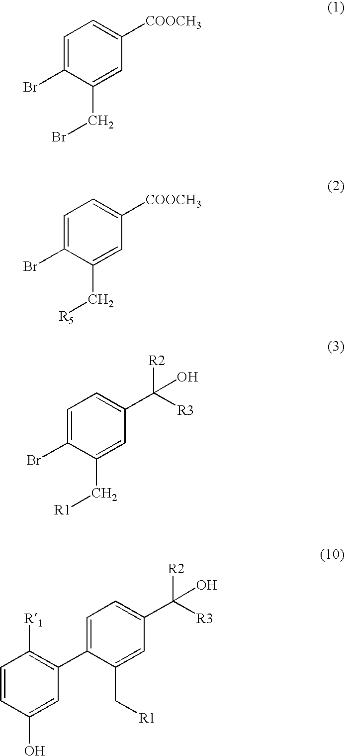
C1=C(Br)C(CBr)=CC([COOCH3])=C1.C1=C(Br)C(C[R5])=CC([COOCH3])=C1.C1=C(Br)C(C[R1])=CC(C([R2])([R3])O)=C1.C1=CC(O)=CC(C2=CC=C(C([R2])([R3])O)C=C2C[R1])=C1[R1]
